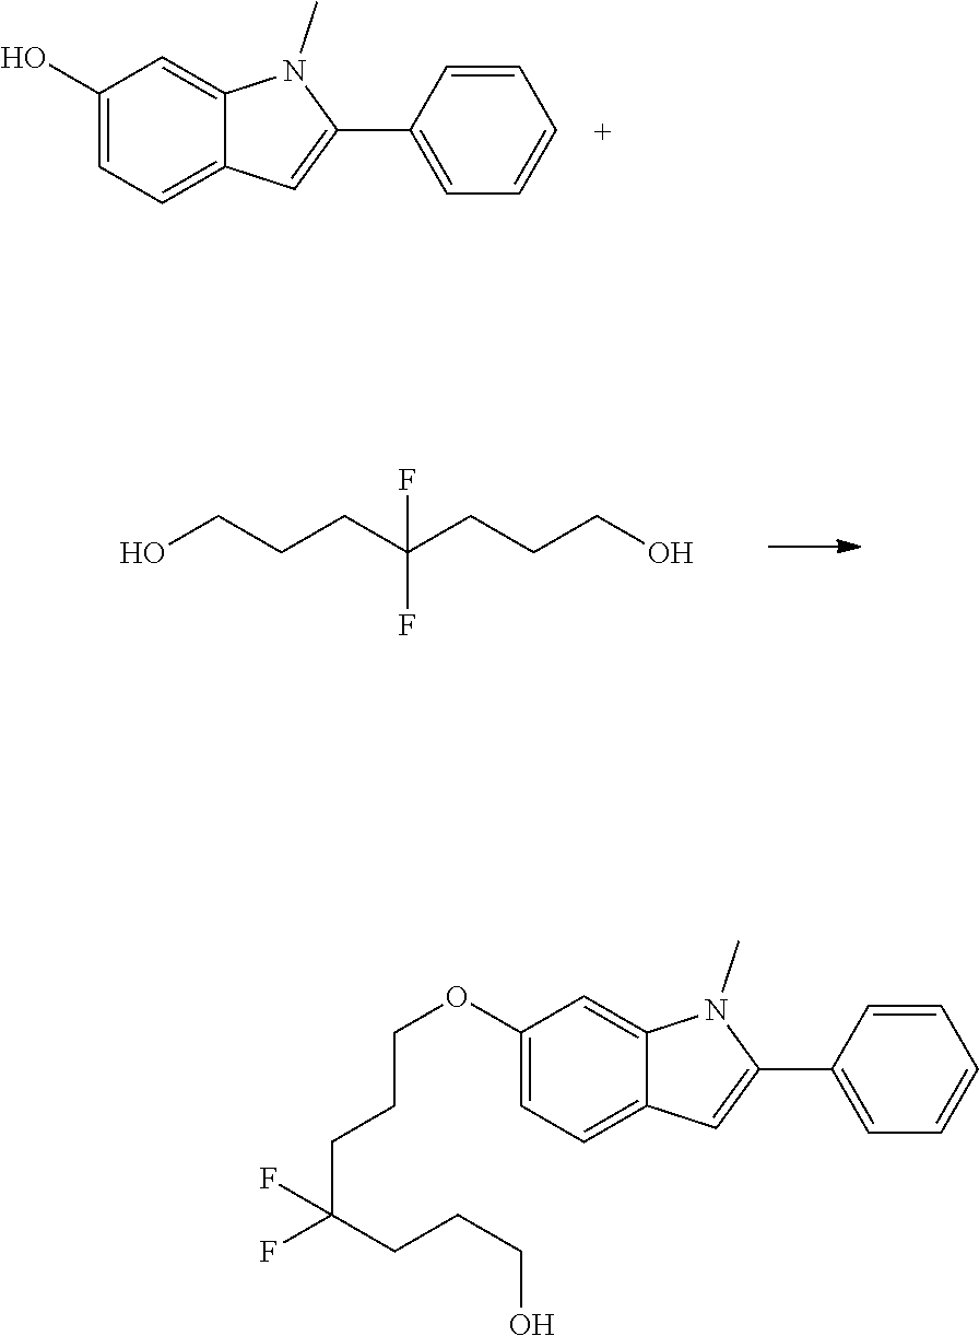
C1(O)=CC=C2C(=C1)N(C)C(C1=CC=CC=C1)=C2.OCCCC(CCCO)(F)F.C1(OCCCC(F)(CCCO)F)=CC=C2C(=C1)N(C)C(C1=CC=CC=C1)=C2
